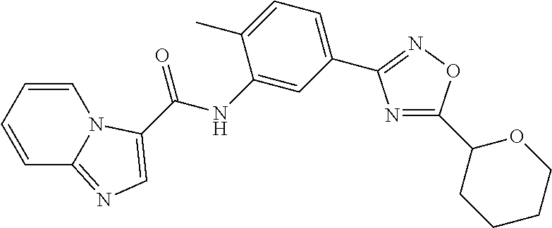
C1=CC=CC2=NC=C(C(NC3=CC(C4=NOC(C5CCCCO5)=N4)=CC=C3C)=O)N12
